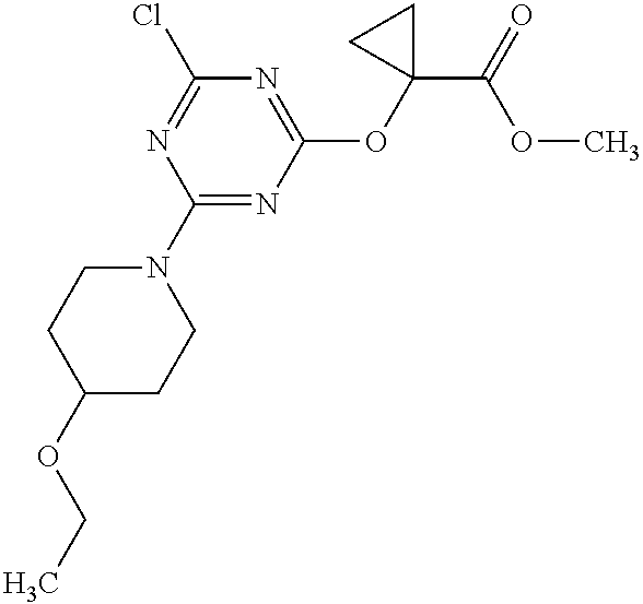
C1(OCC)CCN(C2=NC(OC3(C(=O)OC)CC3)=NC(Cl)=N2)CC1
